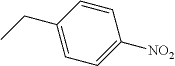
C1=CC(CC)=CC=C1[NO2]
